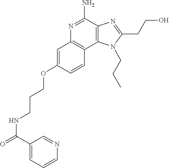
C12=C(C(N)=NC3=C1C=CC(OCCCNC(C1=CC=CN=C1)=O)=C3)N=C(CCO)N2CCC
